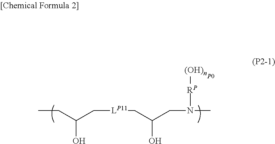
CCC(C[LP11]CC(CN(C)[RP][(OH)n])O)O.[P0]
